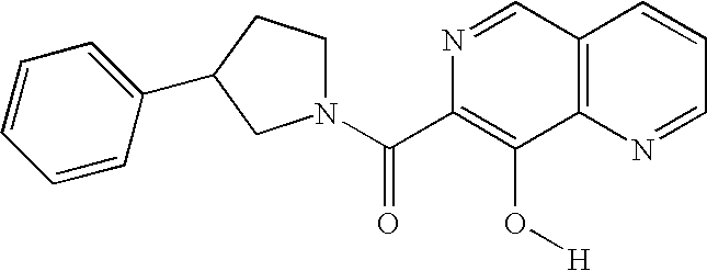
N1=CC2=C(C(O[H])=C1C(N1CCC(C3=CC=CC=C3)C1)=O)N=CC=C2
